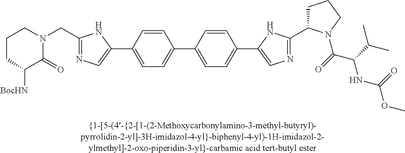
C1(C2=CN=C(CN3CCCC([BocHN])C3=O)N2)=CC=C(C2=CC=C(C3=CN=C(C4CCCN4C(C(NC(OC)=O)C(C)C)=O)N3)C=C2)C=C1
